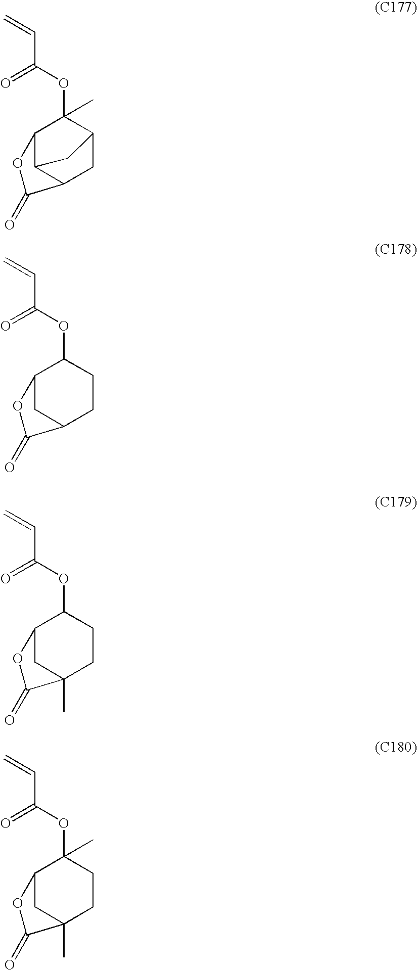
C(C(=O)OC1(C)C2OC(=O)C3CC1CC32)=C.C(C(=O)OC1C2OC(=O)C(CC1)C2)=C.C(C(=O)OC1C2OC(=O)C(C)(CC1)C2)=C.C(C(=O)OC1(C)C2OC(=O)C(C)(CC1)C2)=C
